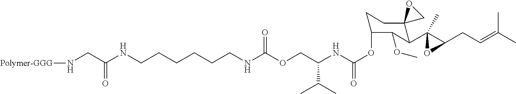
O(CC(NC(OC1CCC2(C(C3(C)C(CC=C(C)C)O3)C1OC)CO2)=O)C(C)C)C(NCCCCCCNC(CN[Polymer-GGG])=O)=O
